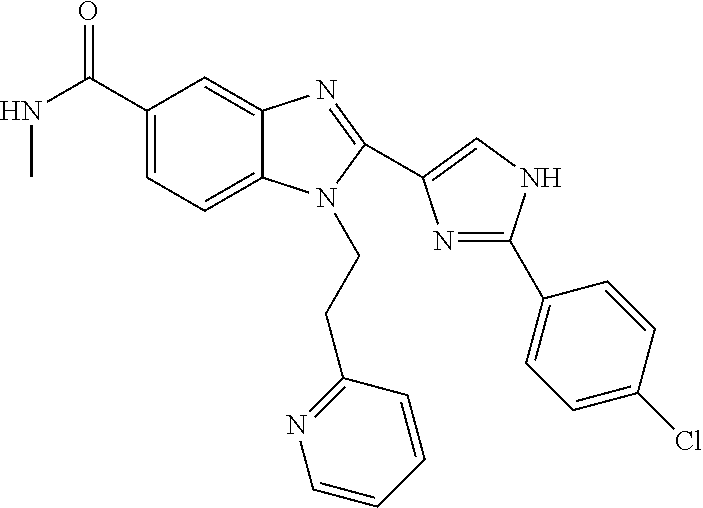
C1(C(NC)=O)=CC=C2C(=C1)N=C(C1=CNC(C3=CC=C(Cl)C=C3)=N1)N2CCC1=NC=CC=C1
